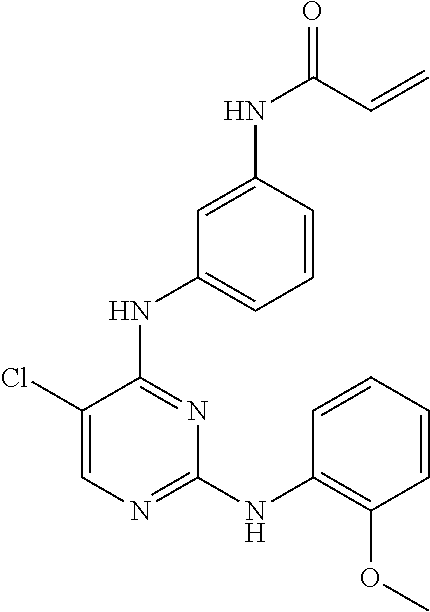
C1(Cl)=CN=C(NC2=C(OC)C=CC=C2)N=C1NC1=CC=CC(NC(=O)C=C)=C1
